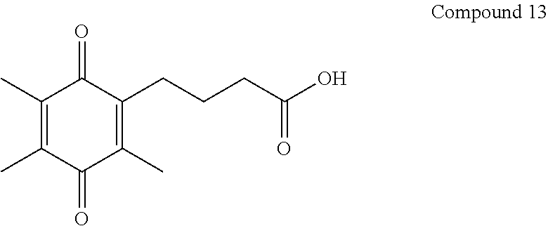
C1(C)=C(C)C(=O)C(C)=C(CCCC(O)=O)C1=O
